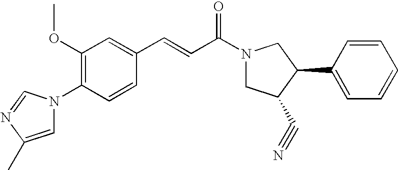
C1(OC)=C(N2C=C(C)N=C2)C=CC(C=CC(N2CC(C#N)C(C3=CC=CC=C3)C2)=O)=C1
